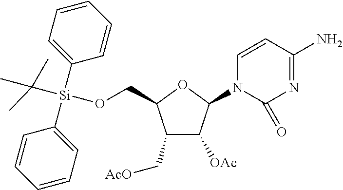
C1(C[AcO])C([OAc])C(N2C(=O)N=C(N)C=C2)OC1CO[Si](C(C)(C)C)(C1=CC=CC=C1)C1=CC=CC=C1
